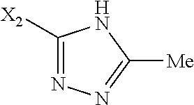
N1=C([X2])NC([Me])=N1
